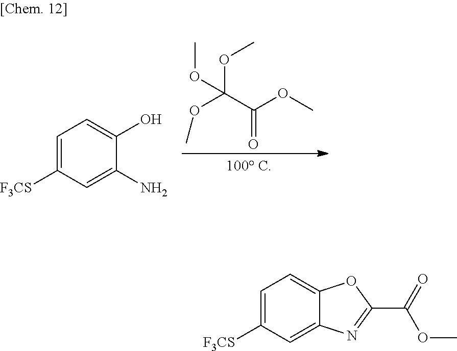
O(C(C(=O)OC)(OC)OC)C.C1=C([F3CS])C=C(N)C(O)=C1.C1=C([F3CS])C=C2C(=C1)OC(C(=O)OC)=N2
